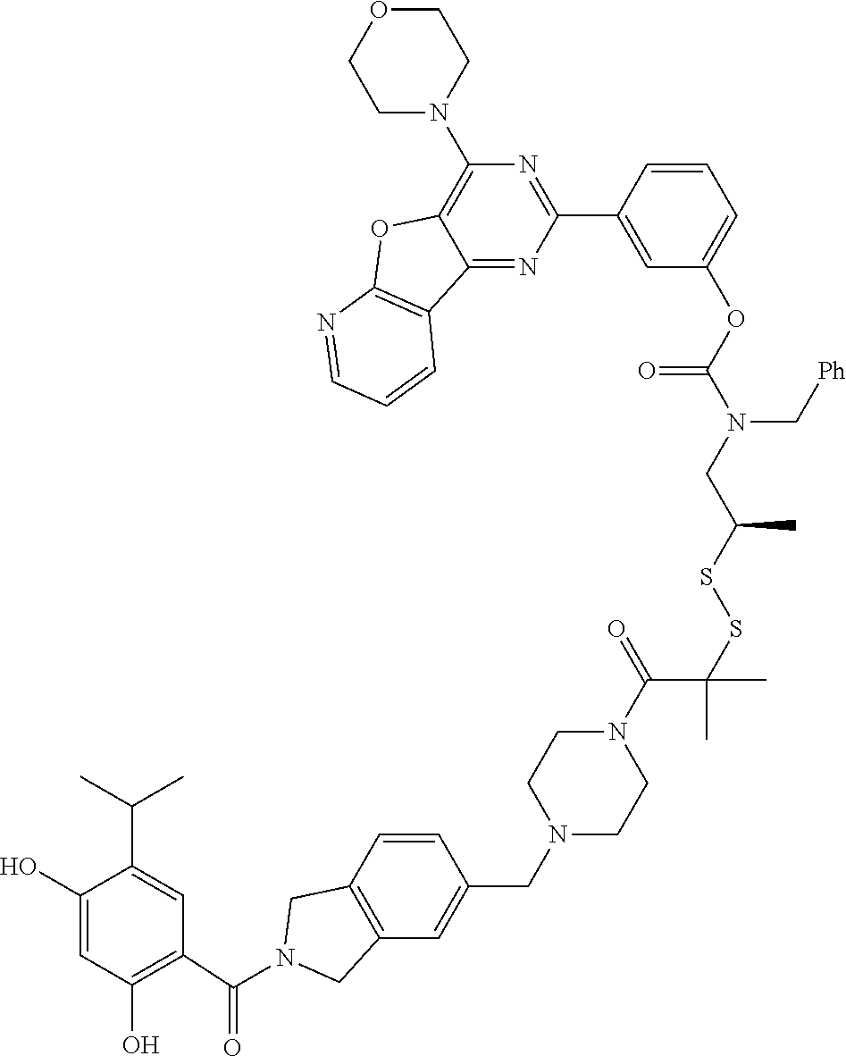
C1(C(=O)N2CC3=C(C2)C=CC(CN2CCN(C(=O)C(C)(C)SSC(CN(C(OC4=CC=CC(C5=NC(N6CCOCC6)=C6C(=N5)C5=C(O6)N=CC=C5)=C4)=O)C[Ph])C)CC2)=C3)=C(O)C=C(O)C(C(C)C)=C1
